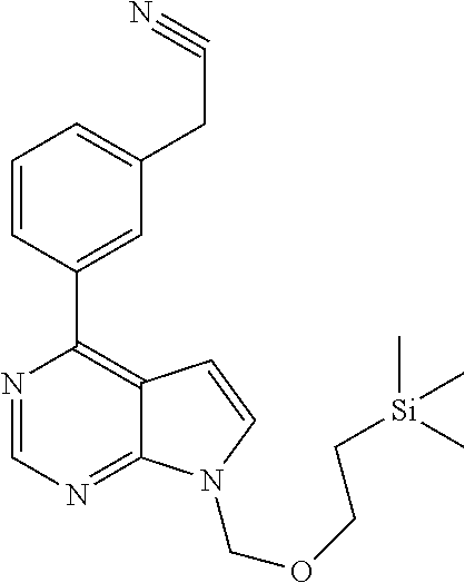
C1=CC(C2=C3C(=NC=N2)N(COCC[Si](C)(C)C)C=C3)=CC(CC#N)=C1
